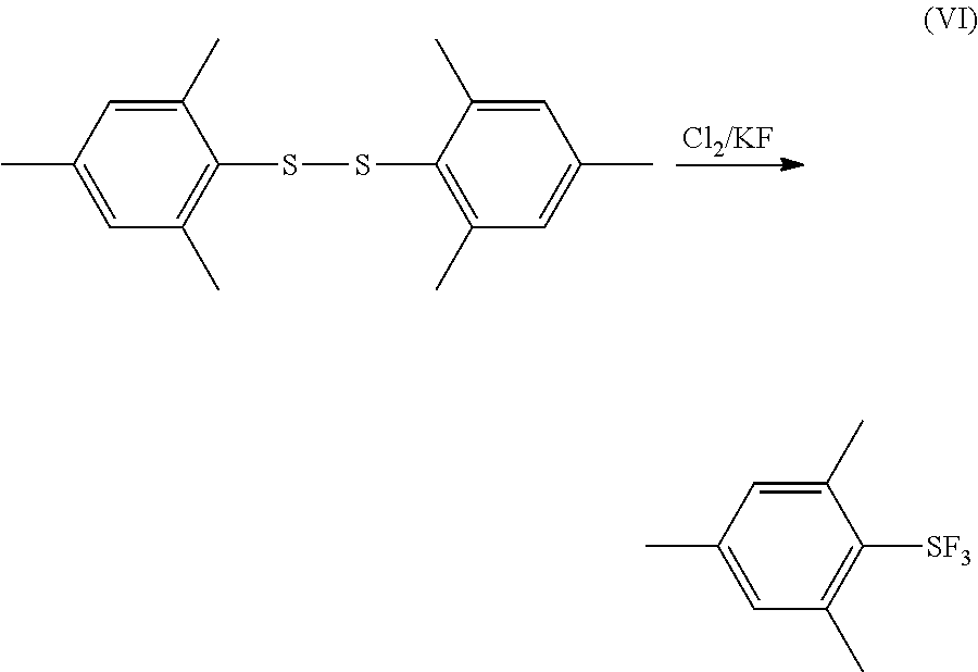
C1(C)=CC(C)=CC(C)=C1[SF3].C1(C)=CC(C)=CC(C)=C1SSC1=C(C)C=C(C)C=C1C.[Cl2/KF]
